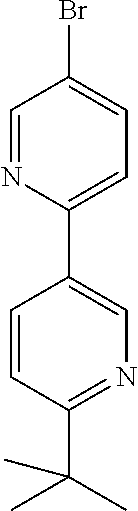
C1=C(C2=CC=C(Br)C=N2)C=CC(C(C)(C)C)=N1
